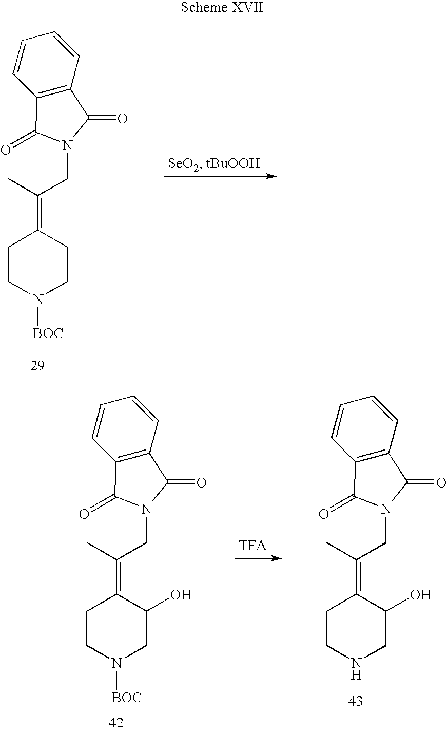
C1=CC2=C(C=C1)C(=O)N(CC(=C1CCN([BOC])CC1)C)C2=O.C1=CC2=C(C=C1)C(=O)N(CC(=C1CCN([BOC])CC1O)C)C2=O.C1=CC2=C(C=C1)C(=O)N(CC(=C1CCNCC1O)C)C2=O
